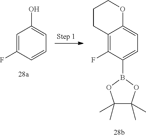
C1=C(F)C=CC=C1O.C12=C(F)C(B3OC(C)(C)C(C)(C)O3)=CC=C1OCCC2
